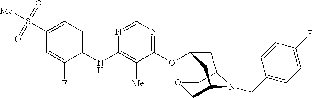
C1=C(S(=O)(=O)[Me])C=C(F)C(NC2=C([Me])C(OC3CC4COCC(C3)N4CC3=CC=C(F)C=C3)=NC=N2)=C1
